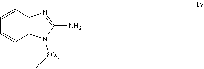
C12=C(C=CC=C1)N=C(N)N2[SO2][Z]
